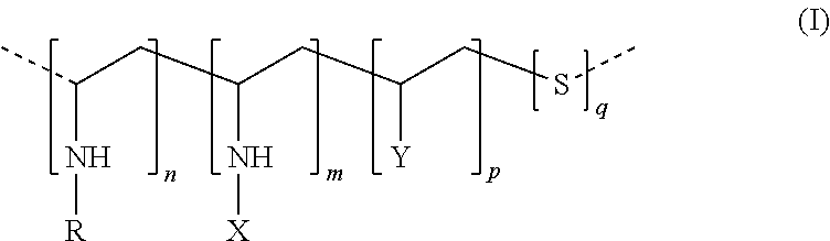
CC(CC(CC(CSC)[Y])N[X])N[R]
